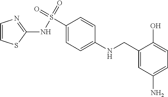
C1(CNC2=CC=C(S(NC3=NC=CS3)(=O)=O)C=C2)=CC(N)=CC=C1O
